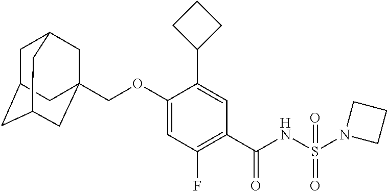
C(OC1=CC(F)=C(C(NS(=O)(=O)N2CCC2)=O)C=C1C1CCC1)C12CC3CC(CC(C1)C3)C2
